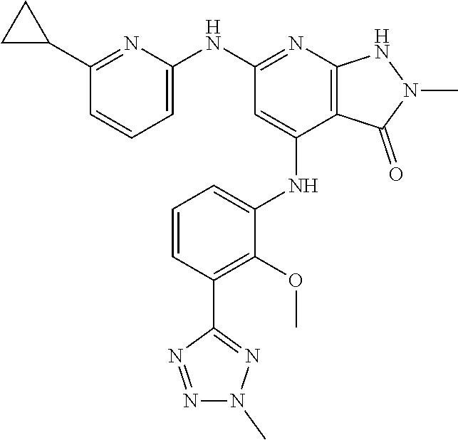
N(C1=NC2=C(C(NC3=CC=CC(C4=NN(C)N=N4)=C3OC)=C1)C(=O)N(C)N2)C1=CC=CC(C2CC2)=N1
